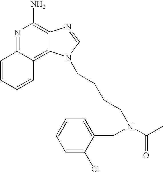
N1=C2C(=C3C(=C1N)N=CN3CCCCN(C(C)=O)CC1=CC=CC=C1Cl)C=CC=C2
